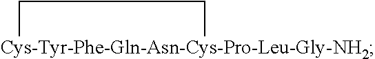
[Cys-Tyr-Phe-Gln-Asn-Cys-Pro-Leu-Gly-NH2]1CC1
